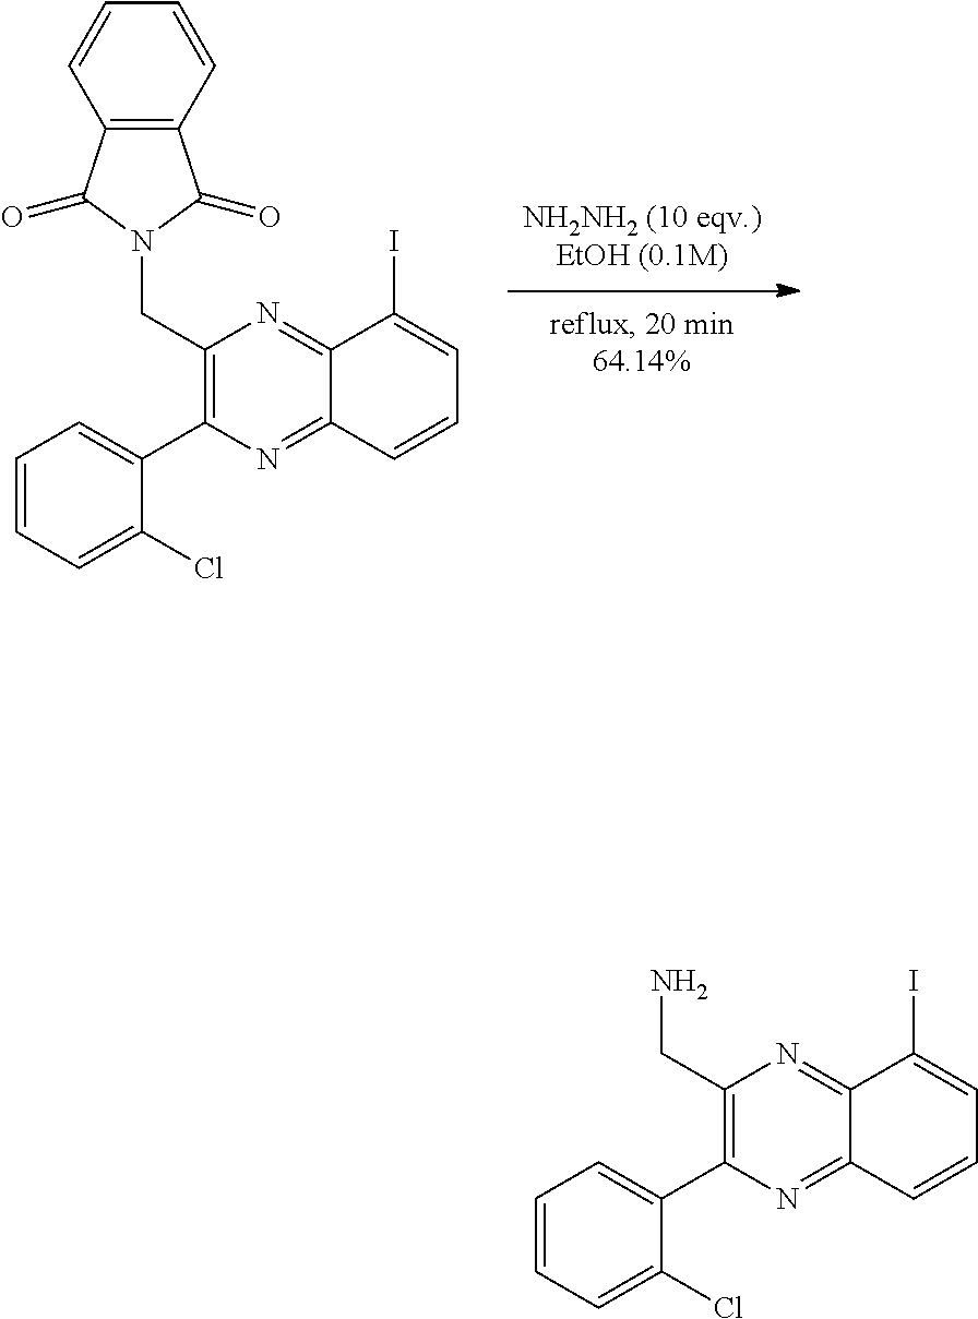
C12=NC(C3=CC=CC=C3Cl)=C(CN)N=C1C(I)=CC=C2.C12=NC(C3=CC=CC=C3Cl)=C(CN3C(=O)C4=C(C3=O)C=CC=C4)N=C1C(I)=CC=C2
